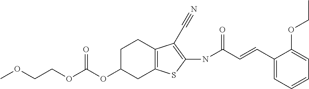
C(OC(OC1CC2=C(CC1)C(C#N)=C(NC(C=CC1=CC=CC=C1OCC)=O)S2)=O)COC
